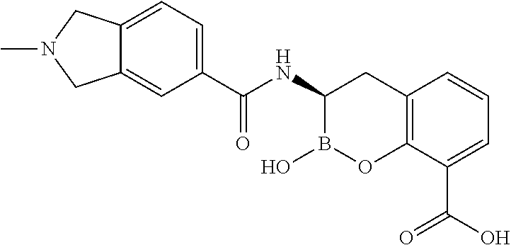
C1(NC(=O)C2=CC=C3C(=C2)CN(C)C3)B(O)OC2=C(C1)C=CC=C2C(O)=O
